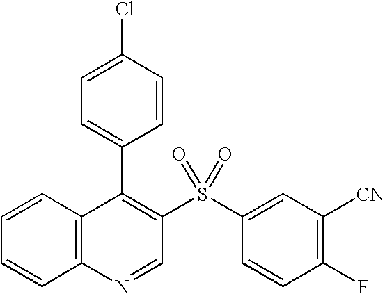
C12=C(C=CC=C1)C(C1=CC=C(Cl)C=C1)=C(S(C1=CC([CN])=C(F)C=C1)(=O)=O)C=N2
